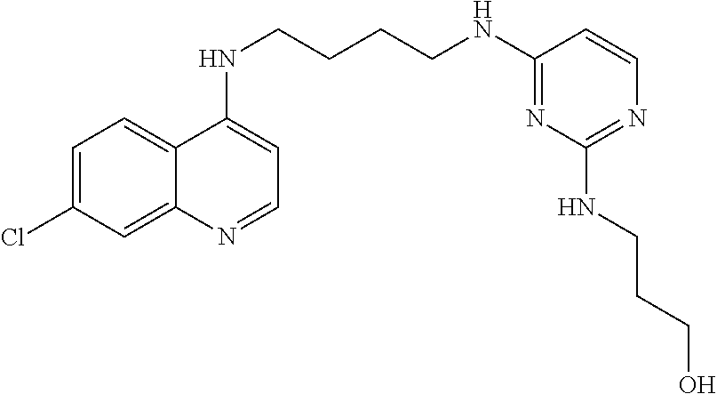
C12=CC=C(Cl)C=C1N=CC=C2NCCCCNC1=NC(NCCCO)=NC=C1
